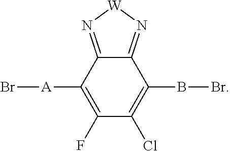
C1([A]Br)=C(F)C(Cl)=C(BBr)C2=N[W]N=C12
